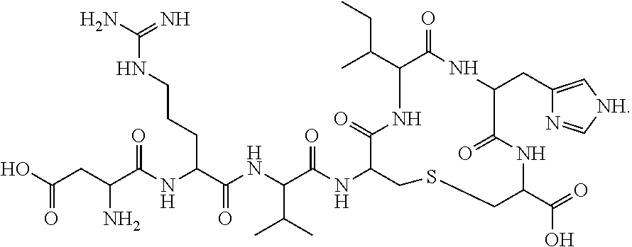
OC(CC(C(NC(C(NC(C(NC1CSCC(C(=O)O)NC(=O)C(CC2=C[NH]C=N2)NC(=O)C(C(C)CC)NC1=O)=O)C(C)C)=O)CCCNC(N)=N)=O)N)=O
